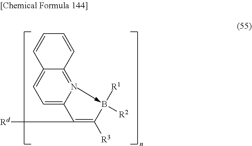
C1=C(C(=C(B([R1])[R2])[R3])[Rd])N=C2C(=C1)C=CC=C2
